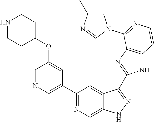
C1(C2=NC=C3C(=C2)C(C2=NC4=C(N2)C=CN=C4N2C=C(C)N=C2)=NN3)=CN=CC(OC2CCNCC2)=C1
